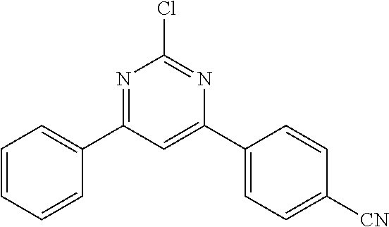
N1=C(C2=CC=CC=C2)C=C(C2=CC=C([CN])C=C2)N=C1Cl
